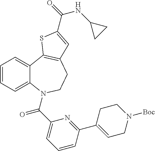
C1=CC=C2C(=C1)C1=C(CCN2C(C2=CC=CC(C3=CCN([Boc])CC3)=N2)=O)C=C(C(=O)NC2CC2)S1
